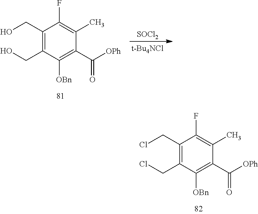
[SOCl2].C1(CO)=C(CO)C([OBn])=C(C([OPh])=O)C(C)=C1F.C1(CCl)=C(CCl)C([OBn])=C(C([OPh])=O)C(C)=C1F
